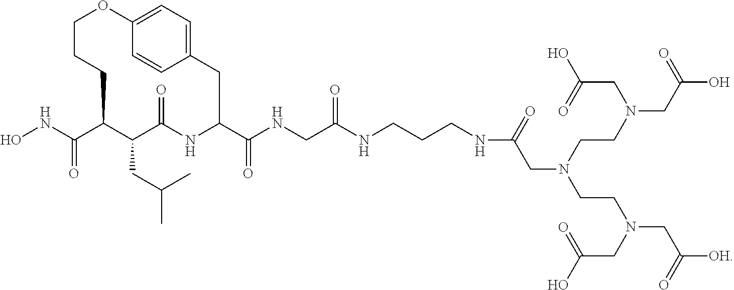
ONC(C1C(CC(C)C)C(=O)NC(C(NCC(NCCCNC(CN(CCN(CC([OH])=O)CC(O)=O)CCN(CC(O)=O)CC(O)=O)=O)=O)=O)CC2=CC=C(OCCC1)C=C2)=O
